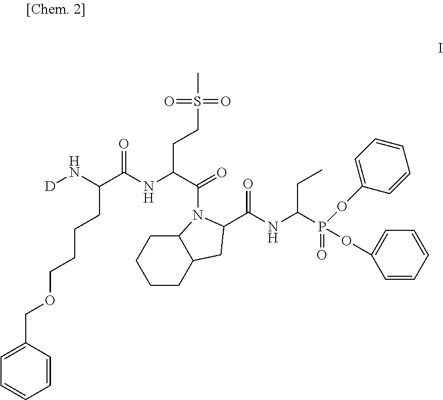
[D]NC(C(NC(CCS(C)(=O)=O)C(=O)N1C2CCCCC2CC1C(=O)NC(CC)P(OC1=CC=CC=C1)(=O)OC1=CC=CC=C1)=O)CCCCOCC1=CC=CC=C1
